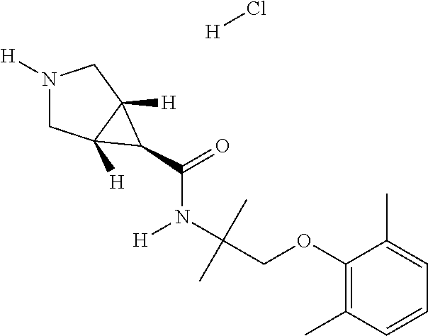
N1([H])CC2([H])C([H])(C1)C2C(=O)N(C(COC1=C(C)C=CC=C1C)(C)C)[H].[H]Cl
